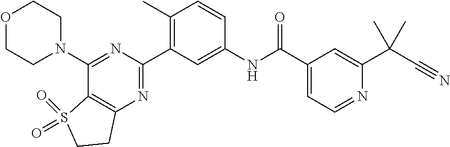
O1CCN(C2=NC(C3=C(C)C=CC(NC(C4=CC=NC(C(C)(C#N)C)=C4)=O)=C3)=NC3=C2S(=O)(=O)CC3)CC1
